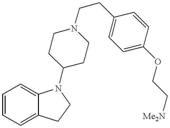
C1=CC=C2C(=C1)N(C1CCN(CCC3=CC=C(OCC[Me2N])C=C3)CC1)CC2
